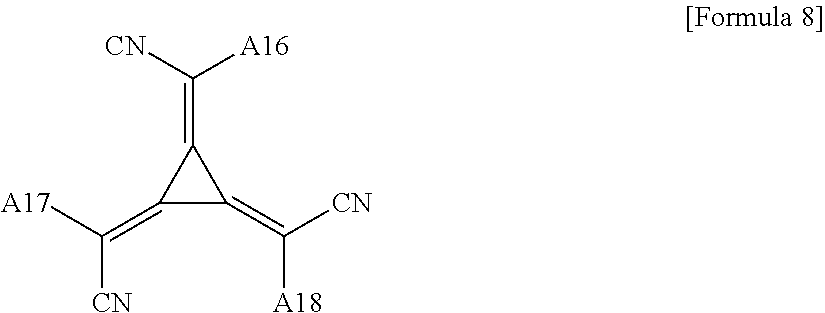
C1(=C([A17])[CN])C(=C([CN])[A18])C1=C([CN])[A16]
